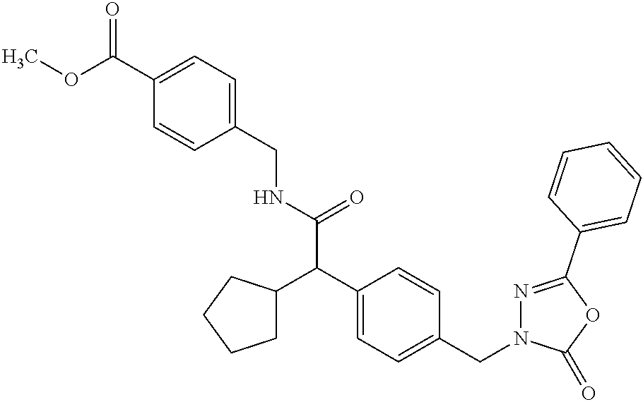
C(NC(C(C1=CC=C(CN2N=C(C3=CC=CC=C3)OC2=O)C=C1)C1CCCC1)=O)C1=CC=C(C(OC)=O)C=C1
